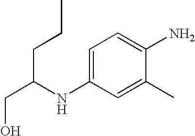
C(C(NC1=CC=C(N)C(C)=C1)CCC)O
